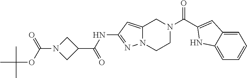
C1=C2CN(C(C3=CC4=CC=CC=C4N3)=O)CCN2N=C1NC(C1CN(C(OC(C)(C)C)=O)C1)=O
